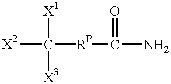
[X2]C([X1])([X3])[RP]C(=O)N
